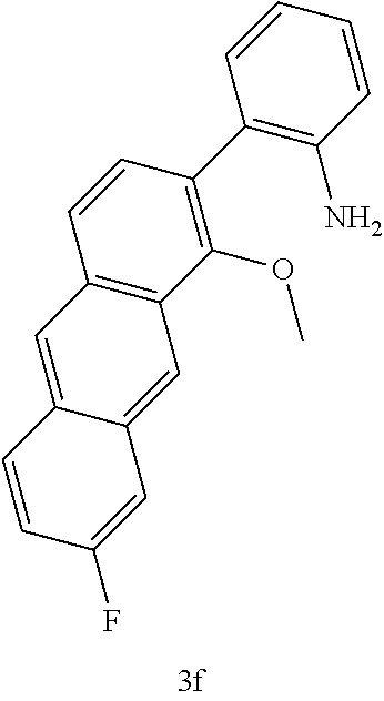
C12=C(C(OC)=C(C3=C(N)C=CC=C3)C=C1)C=C1C(=C2)C=CC(F)=C1
